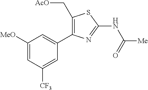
C1([MeO])=CC([CF3])=CC(C2=C(C[AcO])SC(NC([Me])=O)=N2)=C1
